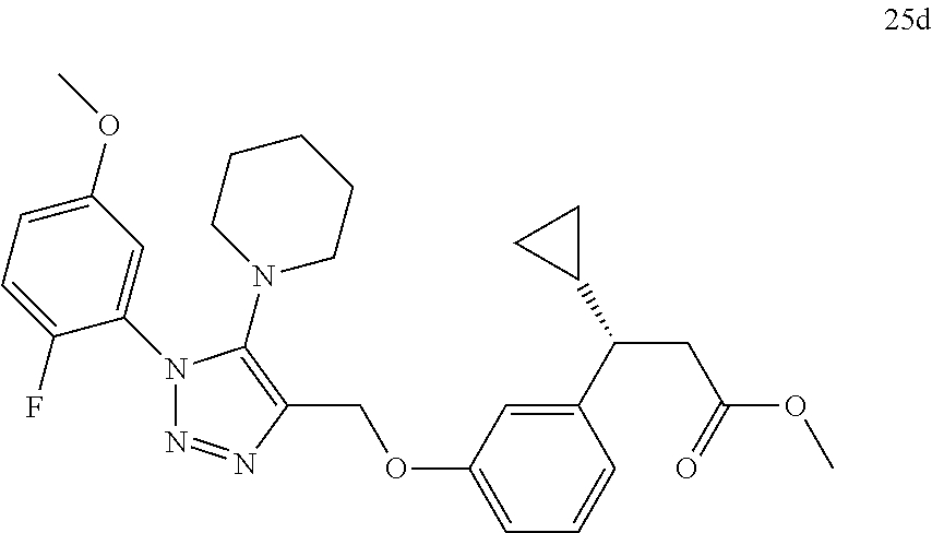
N1(C2=CC(OC)=CC=C2F)N=NC(COC2=CC=CC(C(CC(OC)=O)C3CC3)=C2)=C1N1CCCCC1
